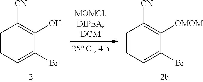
C1=CC=C(Br)C(O)=C1[CN].C1=CC=C(Br)C([OMOM])=C1[CN]
